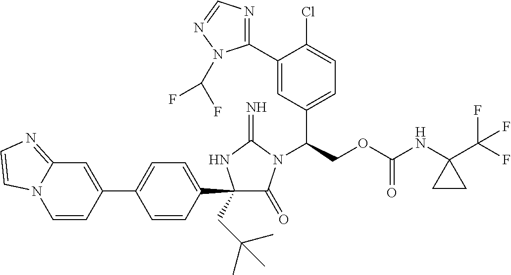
C1(C2=CC=C(C3(CC(C)(C)C)C(=O)N(C(COC(NC4(C(F)(F)F)CC4)=O)C4=CC=C(Cl)C(C5=NC=NN5C(F)F)=C4)C(=N)N3)C=C2)=CC2=NC=CN2C=C1
